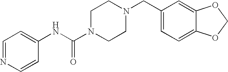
C1=NC=CC(NC(N2CCN(CC3=CC=C4C(=C3)OCO4)CC2)=O)=C1
